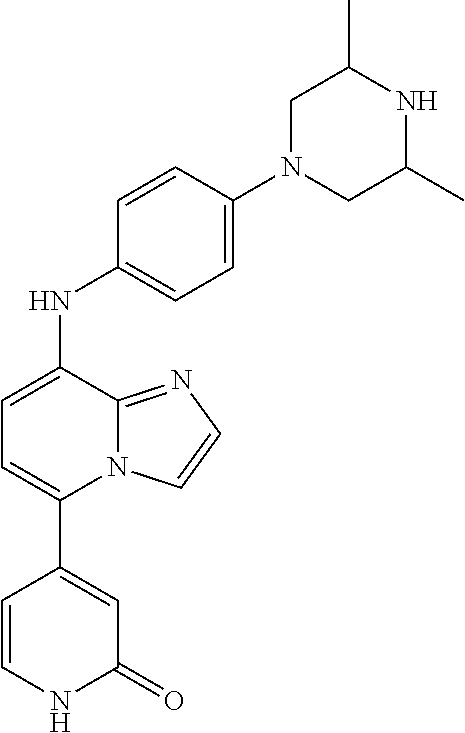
N12C(=NC=C1)C(NC1=CC=C(N3CC(C)NC(C)C3)C=C1)=CC=C2C1=CC(=O)NC=C1
